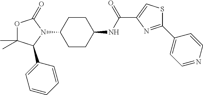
C1CC(NC(C2=CSC(C3=CC=NC=C3)=N2)=O)CCC1N1C(=O)OC(C)(C)C1C1=CC=CC=C1
